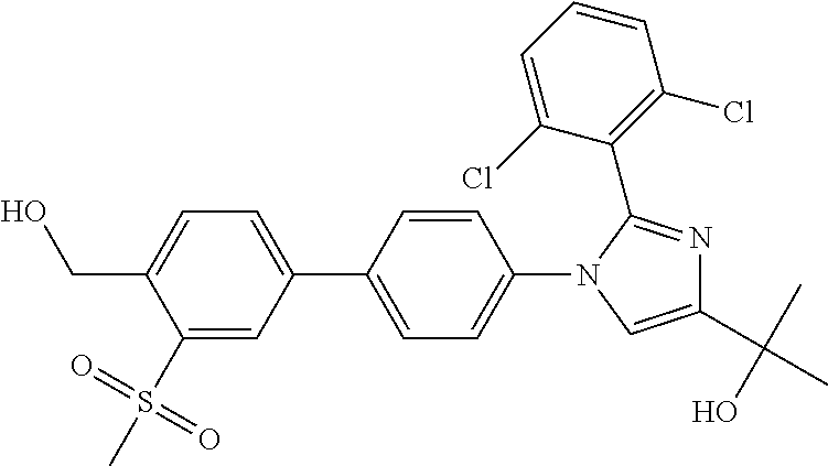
C1(C2=CC=C(CO)C(S(C)(=O)=O)=C2)=CC=C(N2C(C3=C(Cl)C=CC=C3Cl)=NC(C(C)(O)C)=C2)C=C1
